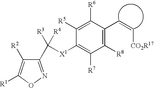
C1(C([R3])([X1]C2=C([R7])C([R8])=C(C=C[CO2R17])C([R6])=C2[R5])[R4])=NOC([R1])=C1[R2]
